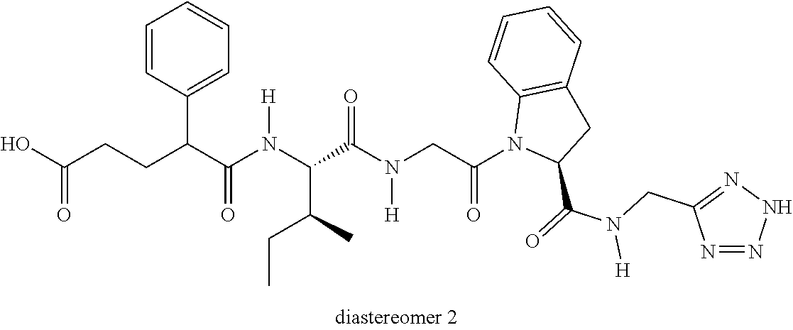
OC(CCC(C(N(C(C(N(CC(N1C(C(=O)N(CC2=NNN=N2)[H])CC2=C1C=CC=C2)=O)[H])=O)C(C)CC)[H])=O)C1=CC=CC=C1)=O
